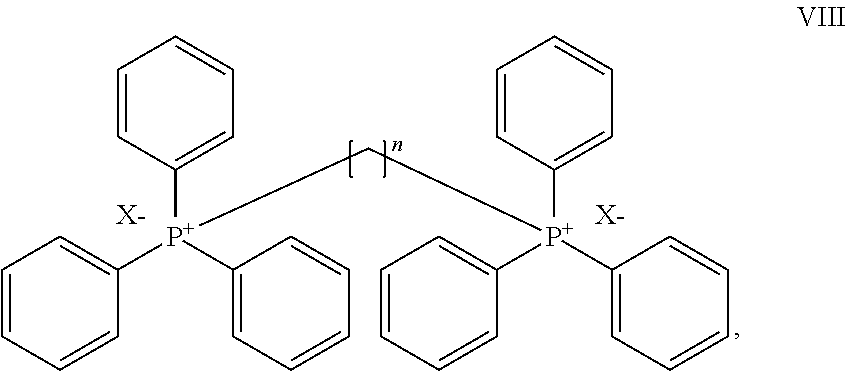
C1=CC=CC([P+](C2=CC=CC=C2)(C2=CC=CC=C2)C[P+](C2=CC=CC=C2)(C2=CC=CC=C2)C2=CC=CC=C2)=C1.[X-].[X-]
